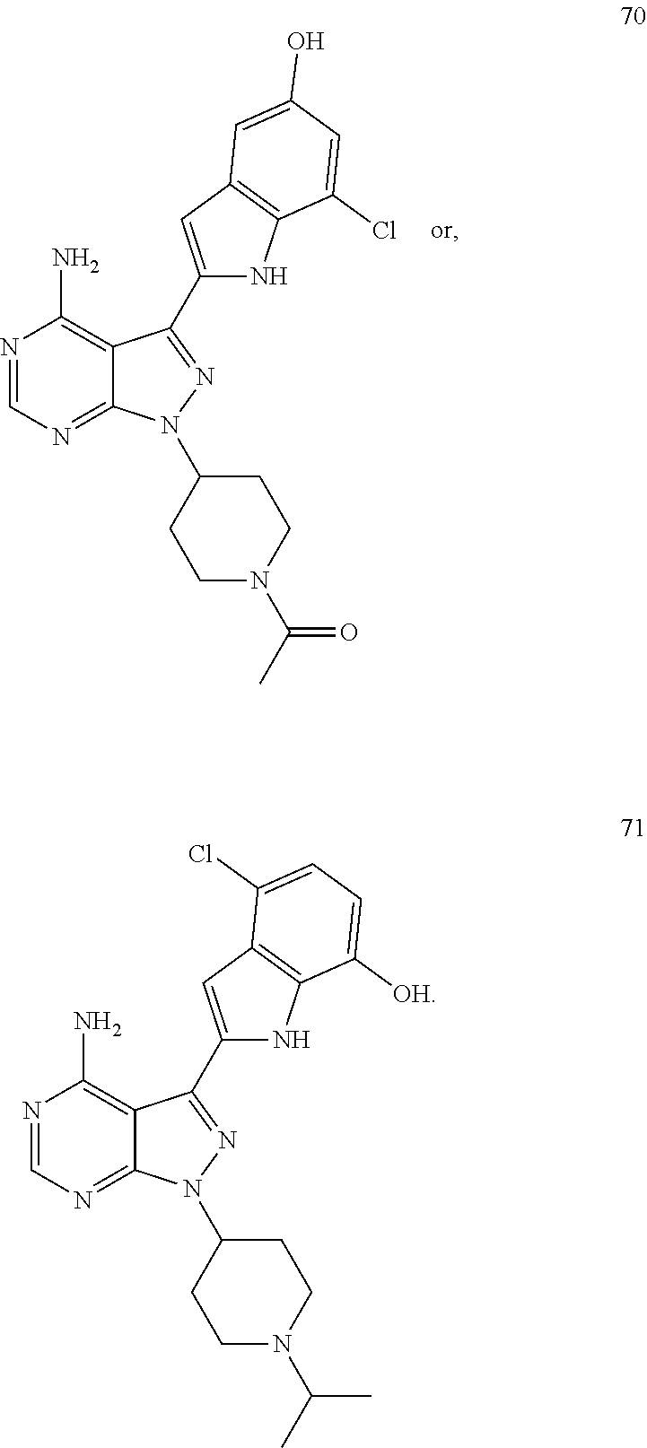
N1=CN=C2C(=C1N)C(C1=CC3=C(N1)C(Cl)=CC(O)=C3)=NN2C1CCN(C(C)=O)CC1.N1=CN=C2C(=C1N)C(C1=CC3=C(N1)C([OH])=CC=C3Cl)=NN2C1CCN(C(C)C)CC1
